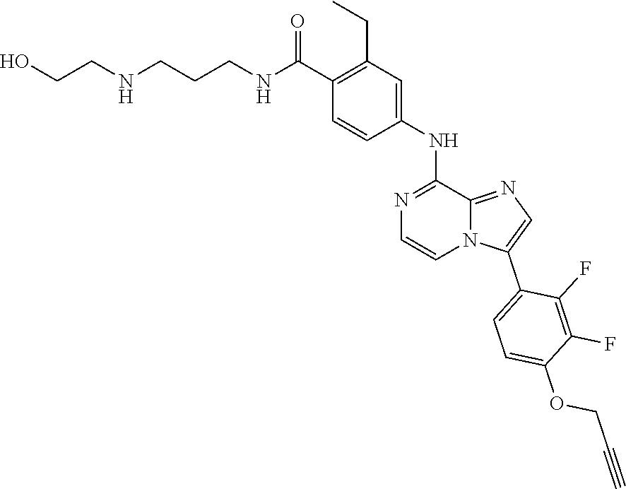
C1=CN2C(=NC=C2C2=CC=C(OCC#C)C(F)=C2F)C(NC2=CC(CC)=C(C(NCCCNCCO)=O)C=C2)=N1
